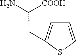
C1=CSC(CC(N)[COOH])=C1
